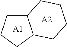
C12CCCC1CCCC2.[A1].[A2]
